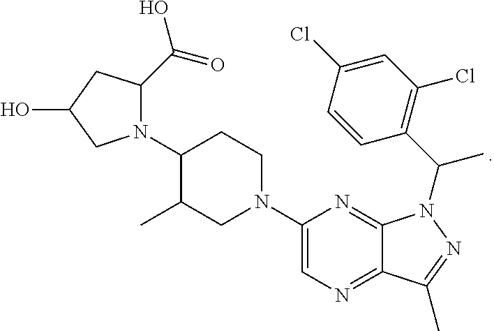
N1(C2C(C)CN(C3=CN=C4C(=N3)N(C(C3=C(Cl)C=C(Cl)C=C3)C)N=C4C)CC2)C(C(=O)O)CC(O)C1
